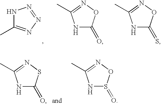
N1C(=O)SN=C1C.N1S(=O)ON=C1C.N1C(C)=NN=N1.N1C(=O)ON=C1C.N1C(=S)ON=C1C
